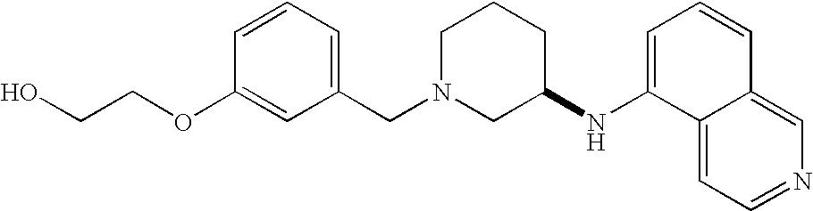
C1=CC=C(CN2CC(NC3=CC=CC4=CN=CC=C34)CCC2)C=C1OCCO
